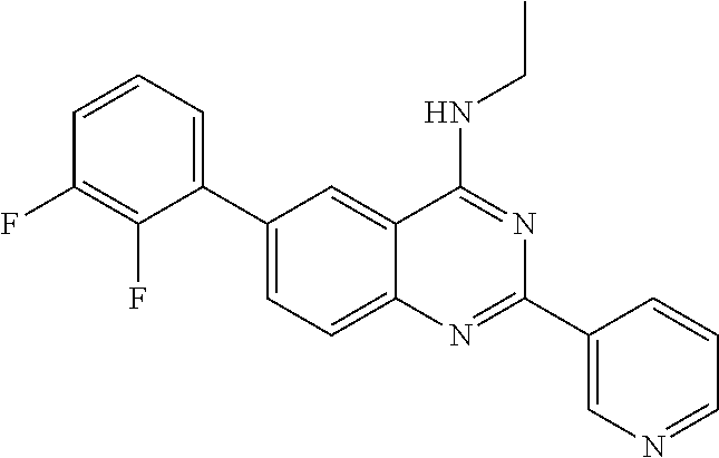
C1(C2=CC=CC(F)=C2F)=CC=C2C(=C1)C(NCC)=NC(C1=CN=CC=C1)=N2
